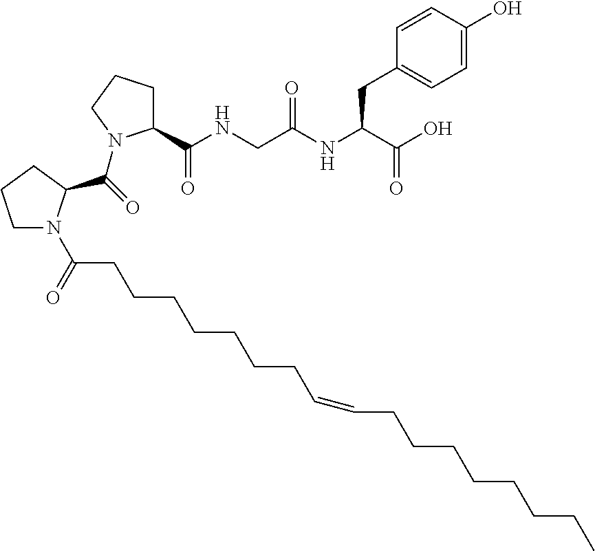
C1=C(O)C=CC(CC(NC(CNC(C2CCCN2C(=O)C2N(C(CCCCCCCC=CCCCCCCCC)=O)CCC2)=O)=O)C(O)=O)=C1
